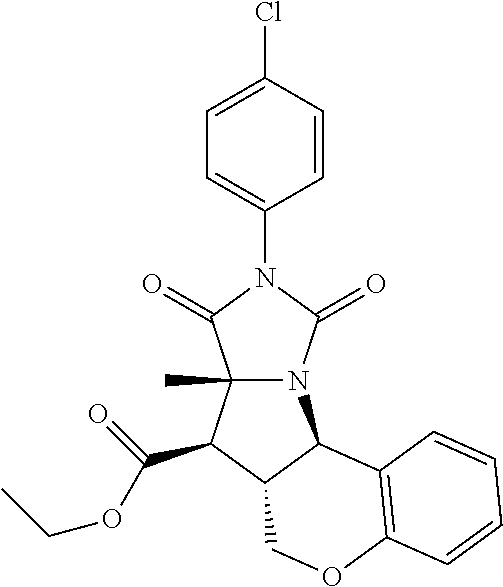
C1(Cl)=CC=C(N2C(=O)N3C(C)(C2=O)C(C(OCC)=O)C2C3C3=C(OC2)C=CC=C3)C=C1
